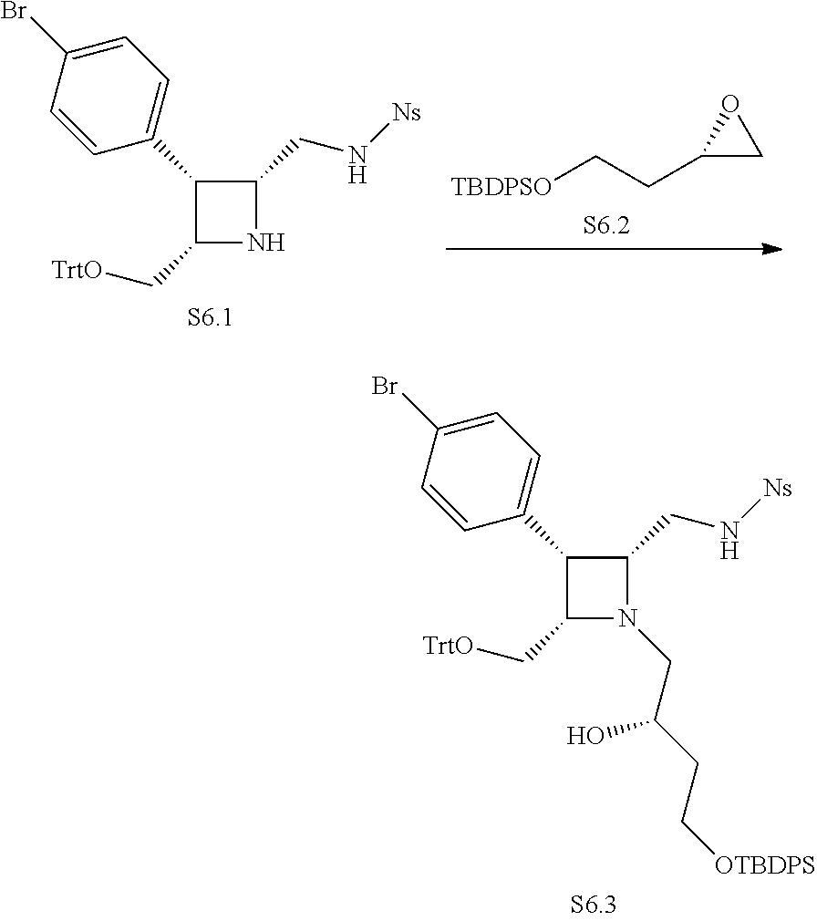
[TBDPSO]CCC1CO1.C1(C2=CC=C(Br)C=C2)C(C[TrtO])NC1CN[Ns].C1(C2=CC=C(Br)C=C2)C(C[TrtO])N(CC(CC[OTBDPS])O)C1CN[Ns]
